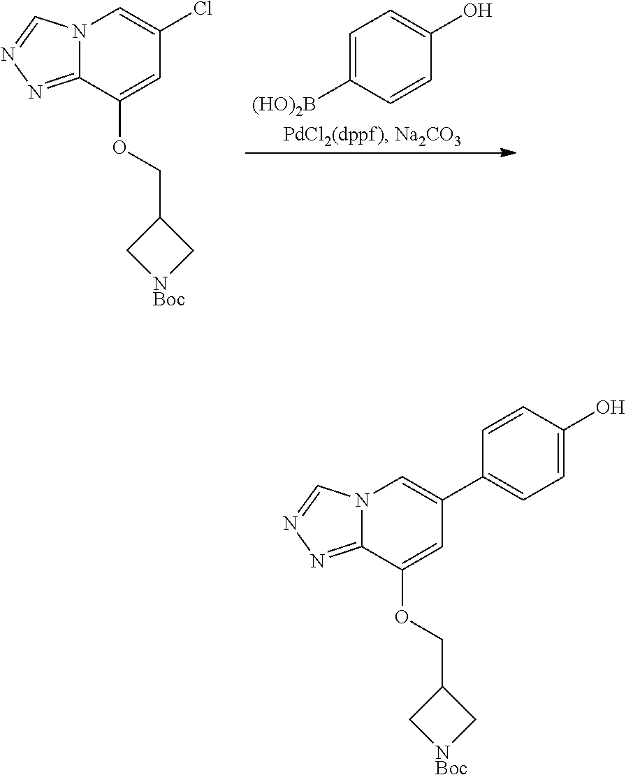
[(HO)2B]C1=CC=C(O)C=C1.N12C(=NN=C1)C(OCC1C[NBoc]C1)=CC(Cl)=C2.N12C(=NN=C1)C(OCC1C[NBoc]C1)=CC(C1=CC=C(O)C=C1)=C2
